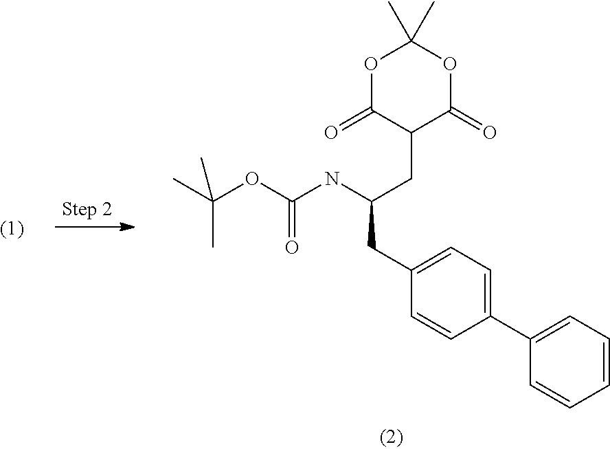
CC(OC(NC(CC1C(=O)OC(C)(C)OC1=O)CC1=CC=C(C2=CC=CC=C2)C=C1)=O)(C)C
